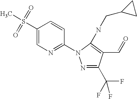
C1(S(=O)(=O)C)=CN=C(N2N=C(C(F)(F)F)C(C=O)=C2NCC2CC2)C=C1
